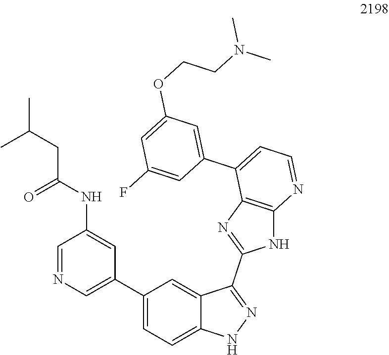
C1=NC=C(C2=CC=C3C(=C2)C(C2=NC4=C(N2)N=CC=C4C2=CC(OCCN(C)C)=CC(F)=C2)=NN3)C=C1NC(CC(C)C)=O
